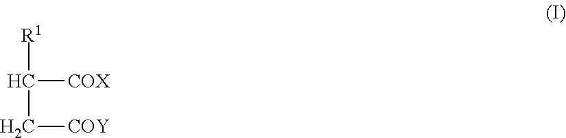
[R1]C([COX])C[COY]
